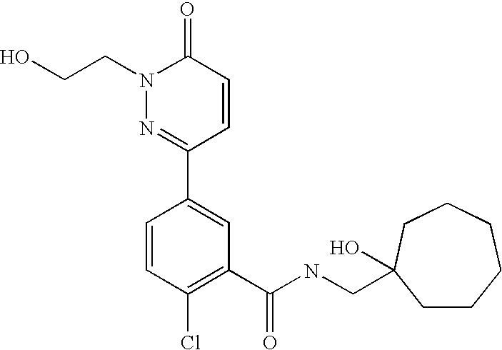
C1=CC(=O)N(CCO)N=C1C1=CC(C(NCC2(O)CCCCCC2)=O)=C(Cl)C=C1
